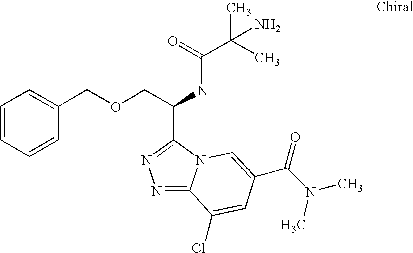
N1=C2N(C(C(COCC3=CC=CC=C3)NC(C(C)(C)N)=O)=N1)C=C(C(N(C)C)=O)C=C2Cl
